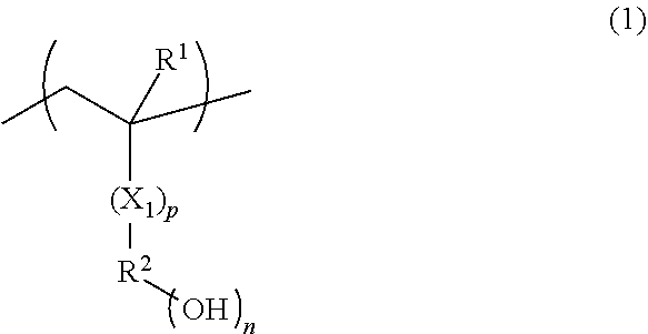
CCC(C)([R1])[(X1)p][R2]O
